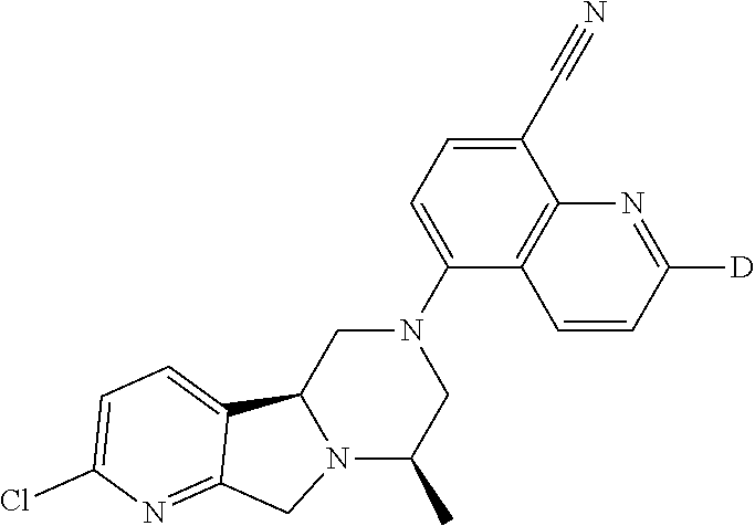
C1(N2CC3N(C(C)C2)CC2=NC(Cl)=CC=C32)=CC=C(C#N)C2=C1C=CC([D])=N2
